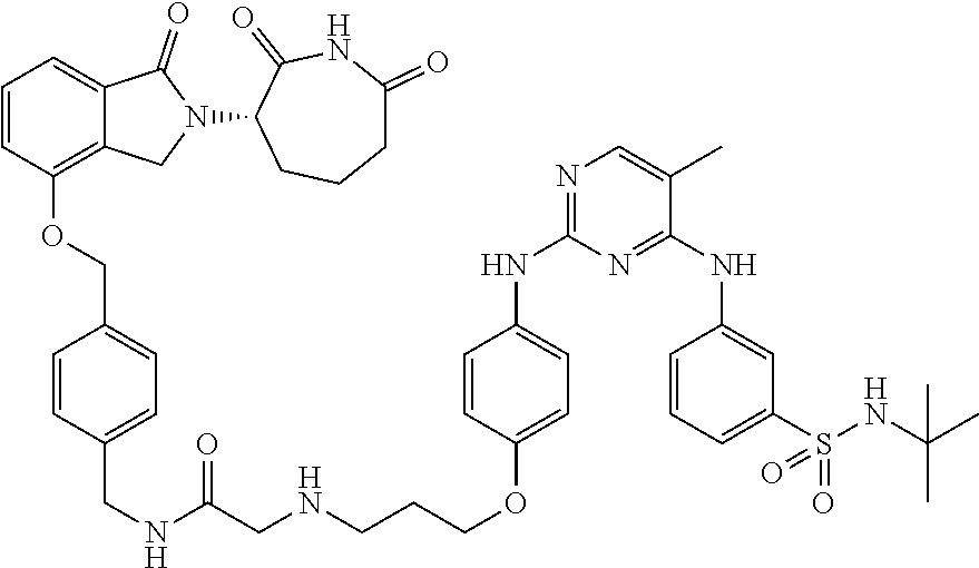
C1=CC(OCC2=CC=C(CNC(CNCCCOC3=CC=C(NC4=NC=C(C)C(NC5=CC(S(NC(C)(C)C)(=O)=O)=CC=C5)=N4)C=C3)=O)C=C2)=C2C(=C1)C(=O)N(C1C(=O)NC(=O)CCC1)C2
